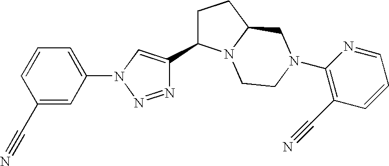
N1=NN(C2=CC=CC(C#N)=C2)C=C1C1CCC2N1CCN(C1=C(C#N)C=CC=N1)C2
